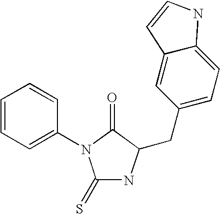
C1=CC=C(N2C(=S)NC(CC3=CC=C4C(=C3)C=CN4)C2=O)C=C1
